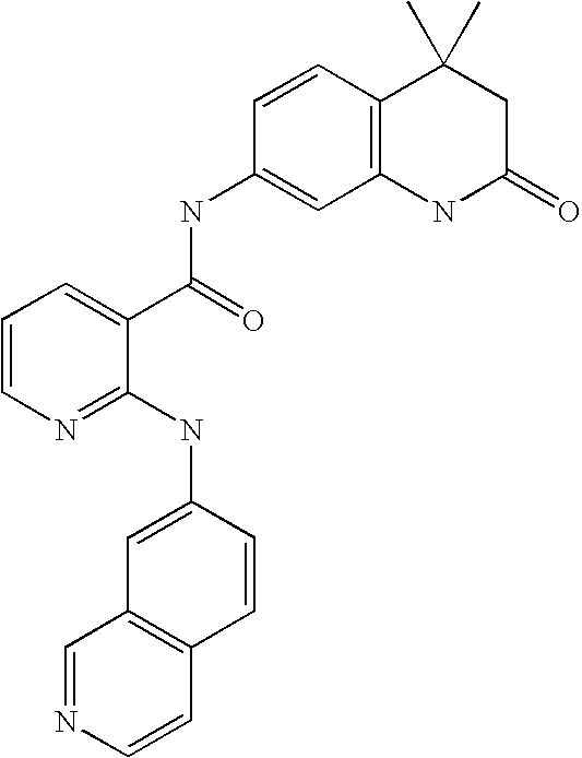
C1=CN=C(NC2=CC3=C(C=C2)C=CN=C3)C(C(=O)NC2=CC3=C(C=C2)C(C)(C)CC(=O)N3)=C1
